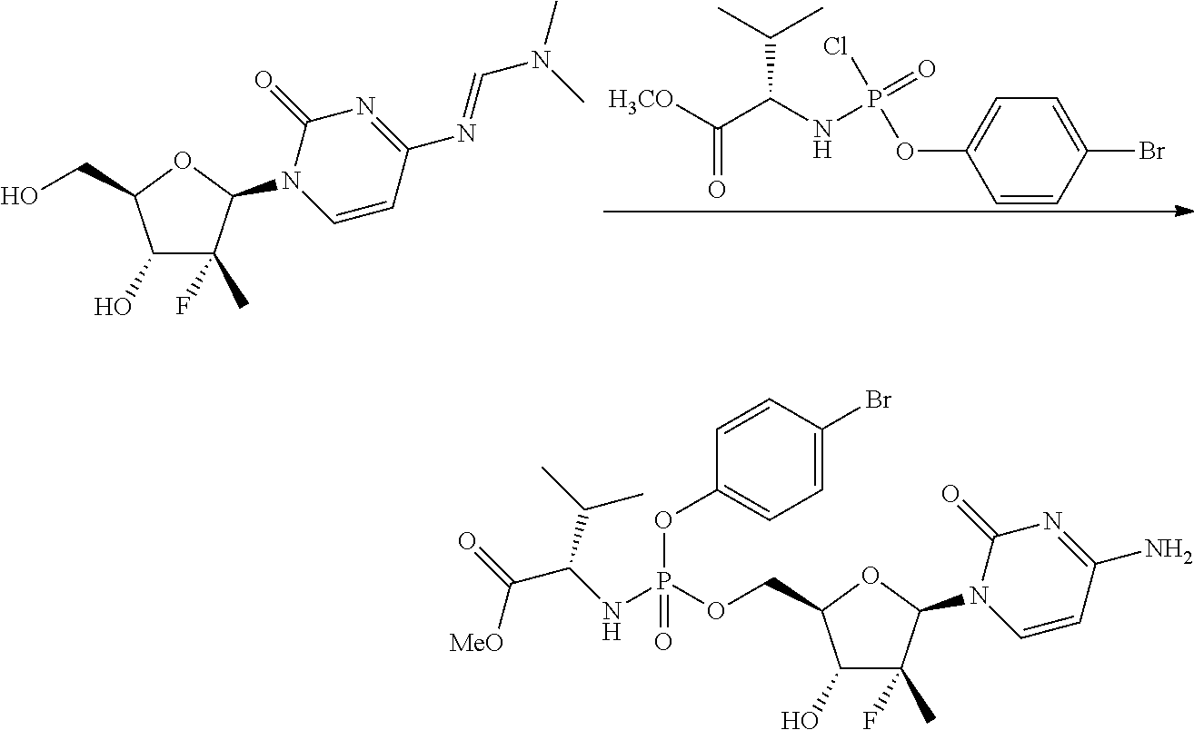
C1(O)C(F)(C)C(N2C=CC(N=CN(C)C)=NC2=O)OC1CO.C1=C(OP(NC(C([H3CO])=O)C(C)C)(=O)Cl)C=CC(Br)=C1.C1(O)C(F)(C)C(N2C=CC(N)=NC2=O)OC1COP(NC(C(=O)[MeO])C(C)C)(=O)OC1=CC=C(Br)C=C1
